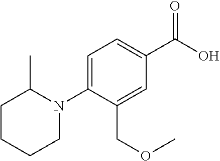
C1CCCN(C2=CC=C(C(O)=O)C=C2COC)C1C
